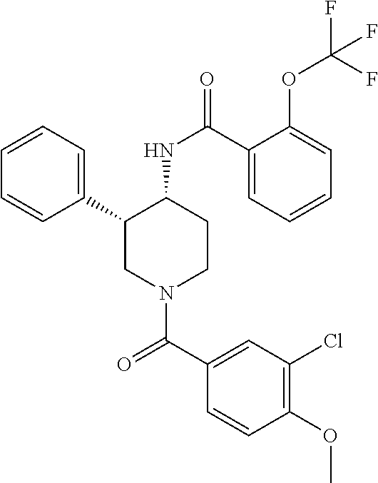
C1=CC=C(C2CN(C(C3=CC(Cl)=C(OC)C=C3)=O)CCC2NC(=O)C2=CC=CC=C2OC(F)(F)F)C=C1
